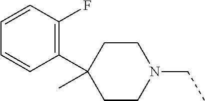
C1(C2(C)CCN(CC)CC2)=C(F)C=CC=C1
